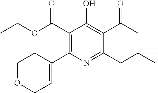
C1(C(OCC)=O)=C(C2=CCOCC2)N=C2C(=C1O)C(=O)CC(C)(C)C2
